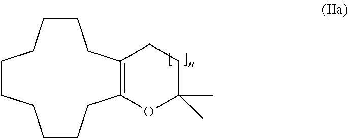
C1CCCCCCCCC2=C(C1)CCC(C)(C)O2
